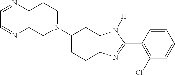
C1(N2CCC3=C(C2)N=CC=N3)CCC2=C(C1)N([H])C(C1=C(Cl)C=CC=C1)=N2
